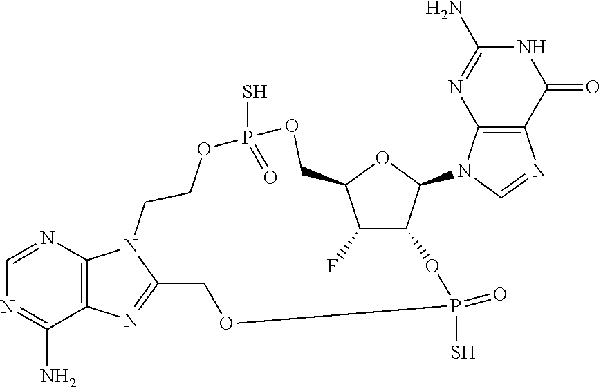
C1=NC2=C(C(N)=N1)N=C1N2CCOP(S)(=O)OCC2OC(N3C=NC4=C3N=C(N)NC4=O)C(C2F)OP(S)(=O)OC1
